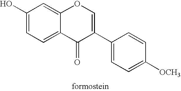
C1(O)=CC=C2C(=C1)OC=C(C1=CC=C([OCH3])C=C1)C2=O
